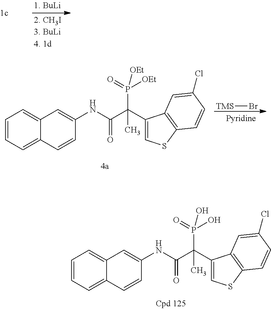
C1=CC=C2C(=C1)C=C(NC(C(C1=CSC3=C1C=C(Cl)C=C3)(C)P(=O)(O)O)=O)C=C2.C1=CC=C2C(=C1)C=C(NC(C(C1=CSC3=C1C=C(Cl)C=C3)(C)P(=O)([OEt])[OEt])=O)C=C2.[TMS]Br
